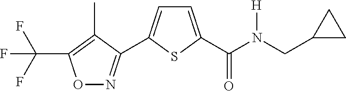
C(F)(F)(F)C1=C(C)C(C2=CC=C(C(N(CC3CC3)[H])=O)S2)=NO1
